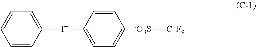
C1=CC=CC([I+]C2=CC=CC=C2)=C1.[-O3S][C4F9]
